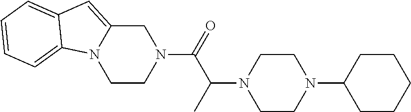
C1CN(C(=O)C(N2CCN(C3CCCCC3)CC2)C)CC2=CC3=CC=CC=C3N12
